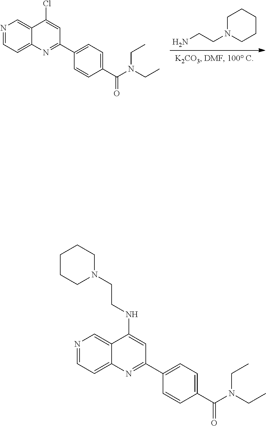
C12=CN=CC=C1N=C(C1=CC=C(C(N(CC)CC)=O)C=C1)C=C2Cl.C1CCN(CCN)CC1.C12=CN=CC=C1N=C(C1=CC=C(C(N(CC)CC)=O)C=C1)C=C2NCCN1CCCCC1
